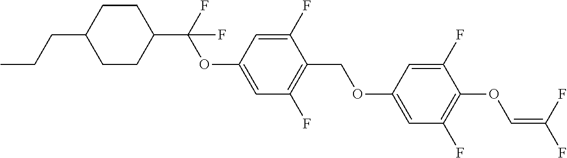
C1CC(C(F)(OC2=CC(F)=C(COC3=CC(F)=C(OC=C(F)F)C(F)=C3)C(F)=C2)F)CCC1CCC
